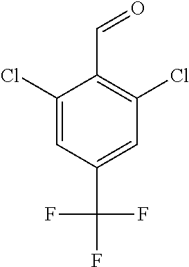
C1(Cl)=CC(C(F)(F)F)=CC(Cl)=C1C=O
